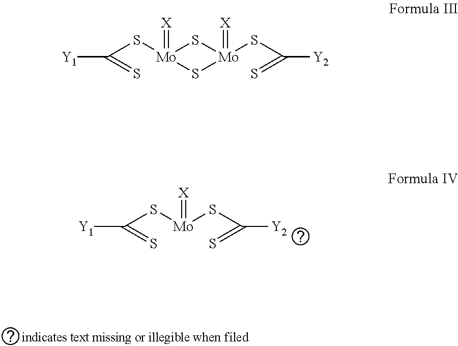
C(S[Mo](SC(=S)[Y2])=[X])([Y1])=S.C(S[Mo]1(=[X])S[Mo](SC(=S)[Y2])(=[X])S1)([Y1])=S
